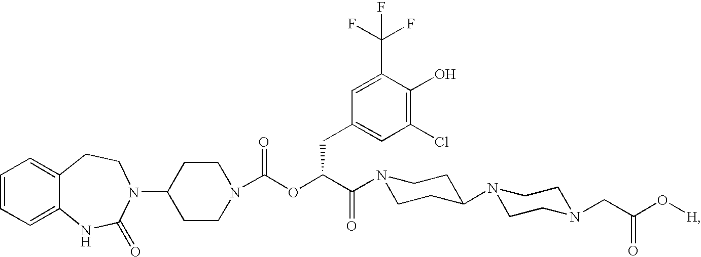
C1=CC=C2C(=C1)CCN(C1CCN(C(OC(C(=O)N3CCC(N4CCN(CC(O[H])=O)CC4)CC3)CC3=CC(Cl)=C(O)C(C(F)(F)F)=C3)=O)CC1)C(=O)N2
